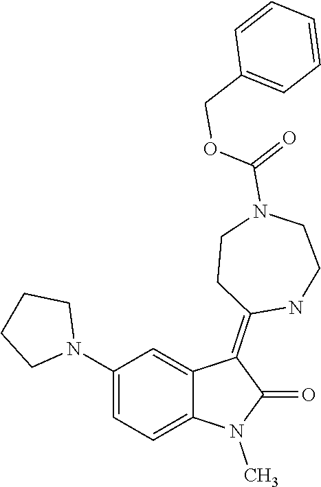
N1(C)C(=O)C(=C2CCN(C(OCC3=CC=CC=C3)=O)CCN2)C2=CC(N3CCCC3)=CC=C12
